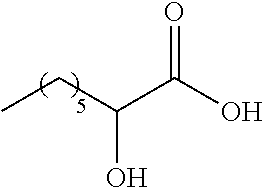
CCC(C(O)=O)O
